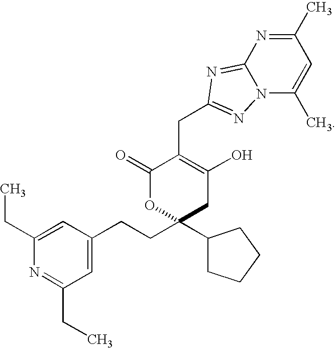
C1(C)=NC2=NC(CC3=C(O)CC(CCC4=CC(CC)=NC(CC)=C4)(C4CCCC4)OC3=O)=NN2C(C)=C1
